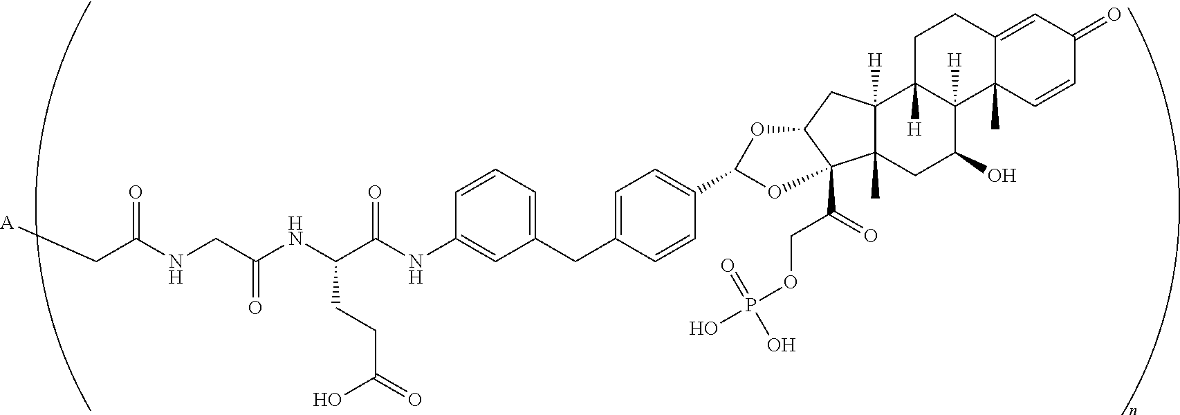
[A]CC(NCC(NC(C(NC1=CC(CC2=CC=C(C3OC4C(C(COP(O)(=O)O)=O)(O3)C3(C)C([H])(C4)C4([H])C([H])(C(O)C3)C3(C)C(=CC(=O)C=C3)CC4)C=C2)=CC=C1)=O)CCC(O)=O)=O)=O
